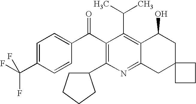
C(C1=C2C(=NC(C3CCCC3)=C1C(C1=CC=C(C(F)(F)F)C=C1)=O)CC1(CC2O)CCC1)(C)C
